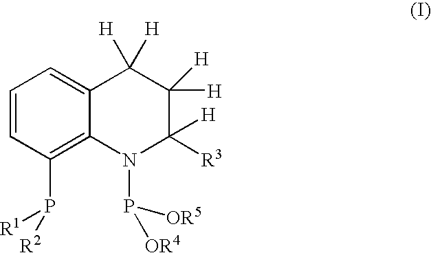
C1=CC(P([R2])[R1])=C2C(=C1)C([H])([H])C([H])([H])C([H])([R3])N2P([OR4])[OR5]
